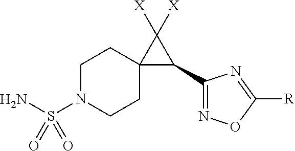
C1N(S(N)(=O)=O)CCC2(C1)C(C1=NOC([R])=N1)C2([X])[X]
